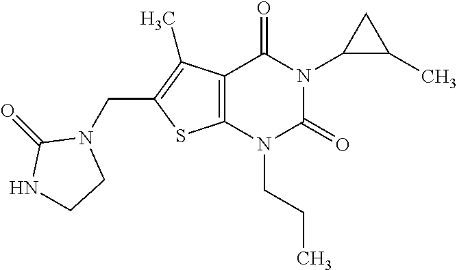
C12=C(N(CCC)C(=O)N(C3C(C)C3)C1=O)SC(CN1C(=O)NCC1)=C2C
